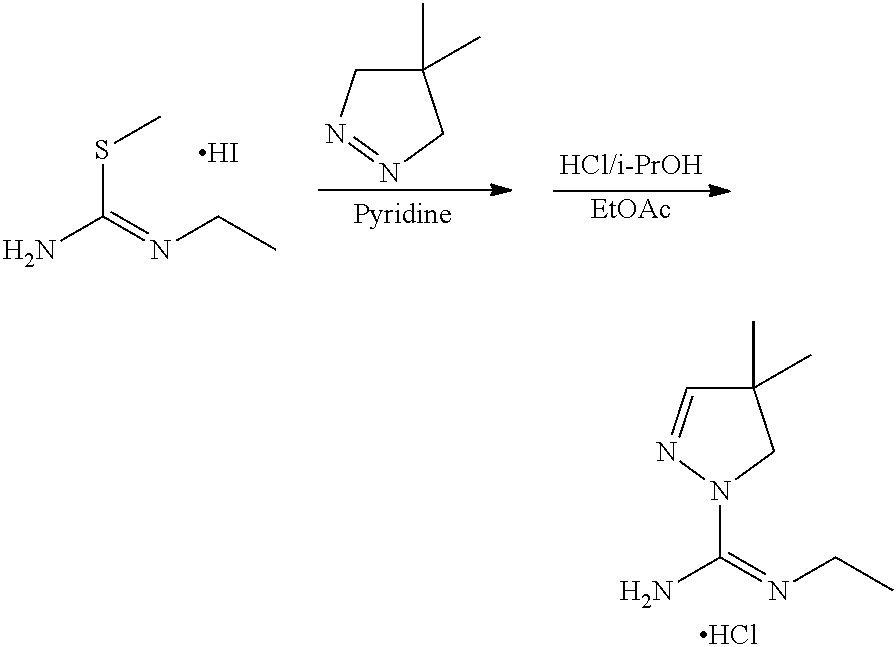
C1(C)(C)C=NN(C(=NCC)N)C1.Cl.NC(=NCC)SC.I.C1(C)(C)CN=NC1.[EtOAc]
